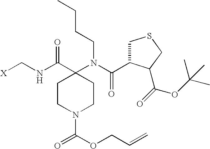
C1CN(C(=O)OCC=C)CCC1(N(CCCC)C(=O)C1CSCC1C(=O)OC(C)(C)C)C(=O)NC[X]
